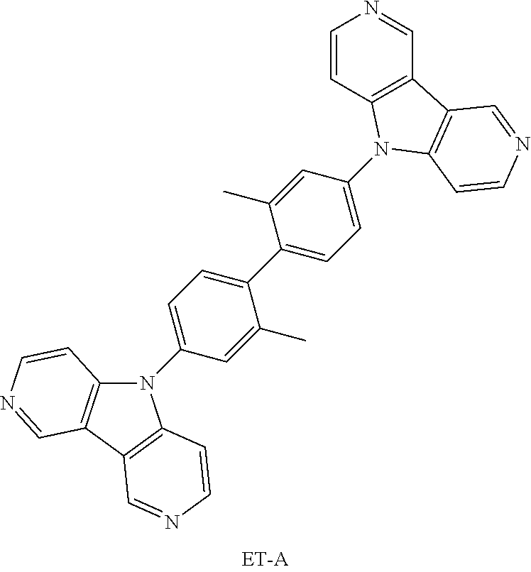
N1(C2=CC=C(C3=CC=C(N4C5=C(C=NC=C5)C5=C4C=CN=C5)C=C3C)C(C)=C2)C2=C(C3=C1C=CN=C3)C=NC=C2
